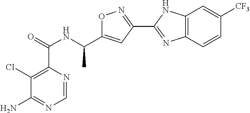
C1=NC(C(=O)NC(C2=CC(C3=NC4=C(N3)C=C([CF3])C=C4)=NO2)C)=C(Cl)C(N)=N1
